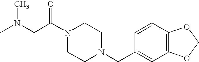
N1(C(CN(C)C)=O)CCN(CC2=CC3=C(C=C2)OCO3)CC1
